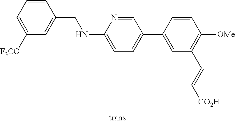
C1=CC(CNC2=CC=C(C3=CC(C=C[CO2H])=C([OMe])C=C3)C=N2)=CC([F3CO])=C1
